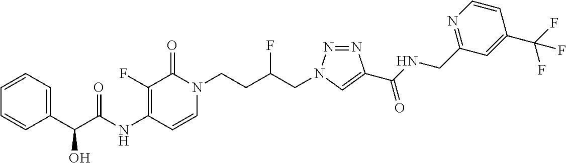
N(C1=C(F)C(=O)N(CCC(CN2N=NC(C(NCC3=NC=CC(C(F)(F)F)=C3)=O)=C2)F)C=C1)C(=O)C(C1=CC=CC=C1)O
